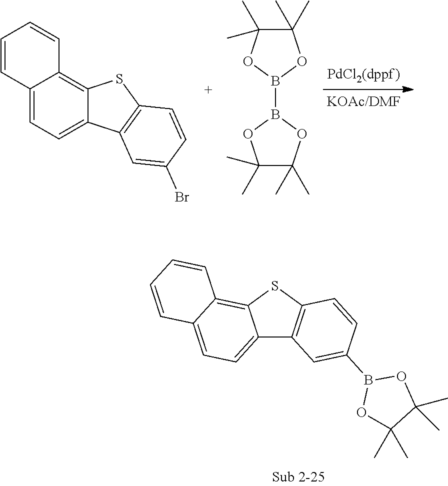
C12=CC=C3C(=C1C=CC=C2)SC1=C3C=C(Br)C=C1.B1(B2OC(C)(C)C(C)(C)O2)OC(C)(C)C(C)(C)O1.C12=CC=C3C(=C1SC1=C2C=C(B2OC(C)(C)C(C)(C)O2)C=C1)C=CC=C3
